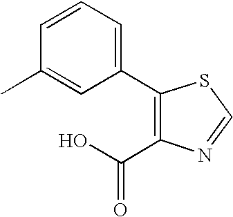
C1=CC=C(C2=C(C(O)=O)N=CS2)C=C1C
